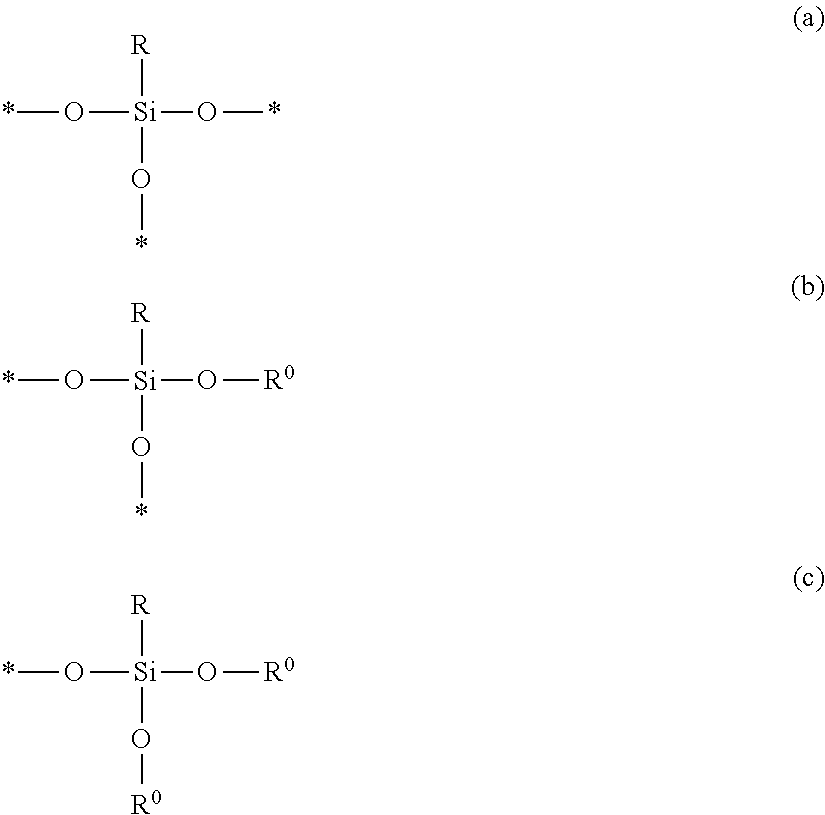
*O[Si](O*)(O*)[R].*O[Si](O*)(O[R0])[R].*O[Si](O[R0])(O[R0])[R]
